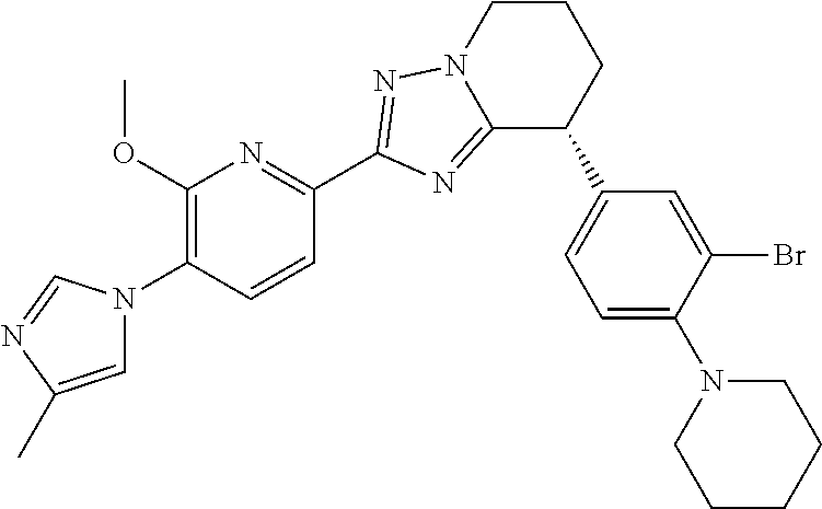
C1(OC)=C(N2C=C(C)N=C2)C=CC(C2=NN3C(=N2)C(C2=CC=C(N4CCCCC4)C(Br)=C2)CCC3)=N1
